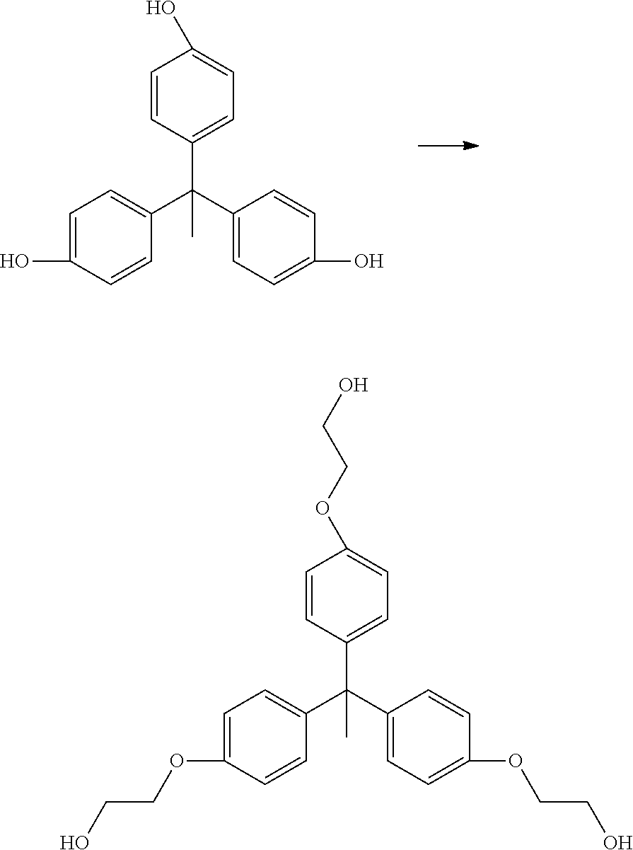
C1=CC(C(C2=CC=C(O)C=C2)(C2=CC=C(O)C=C2)C)=CC=C1O.C1=CC(C(C2=CC=C(OCCO)C=C2)(C2=CC=C(OCCO)C=C2)C)=CC=C1OCCO
